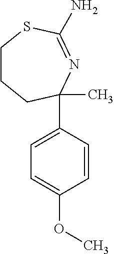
C1CCC(C)(C2=CC=C(OC)C=C2)N=C(N)S1
